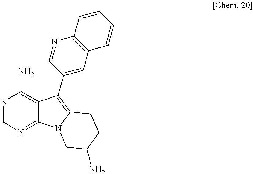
N1=CN=C2C(=C1N)C(C1=CC3=C(N=C1)C=CC=C3)=C1N2CC(N)CC1
